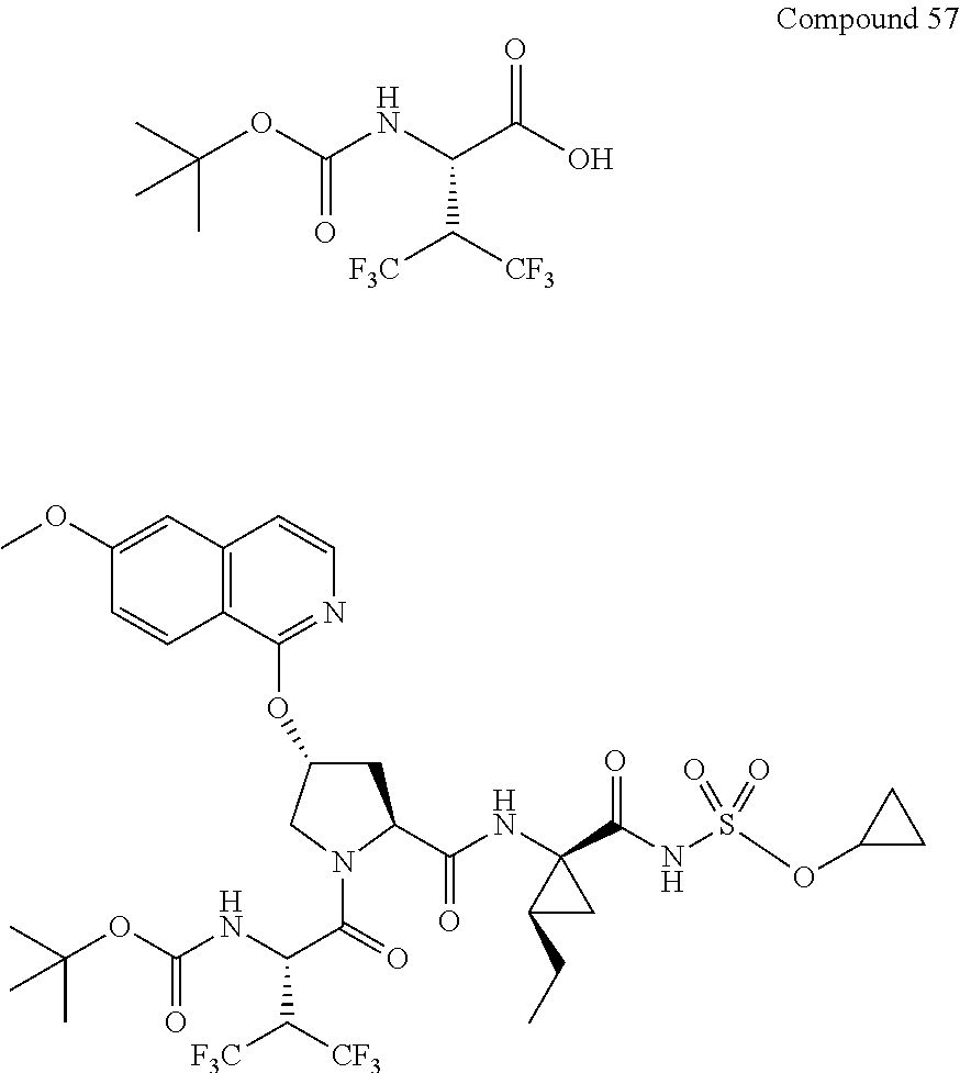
CC(OC(=O)NC(C([F3C])[CF3])C(O)=O)(C)C.C1(OC)=CC2=C(C=C1)C(OC1CC(C(NC3(C(NS(OC4CC4)(=O)=O)=O)CC3CC)=O)N(C(C(NC(=O)OC(C)(C)C)C([F3C])[CF3])=O)C1)=NC=C2
